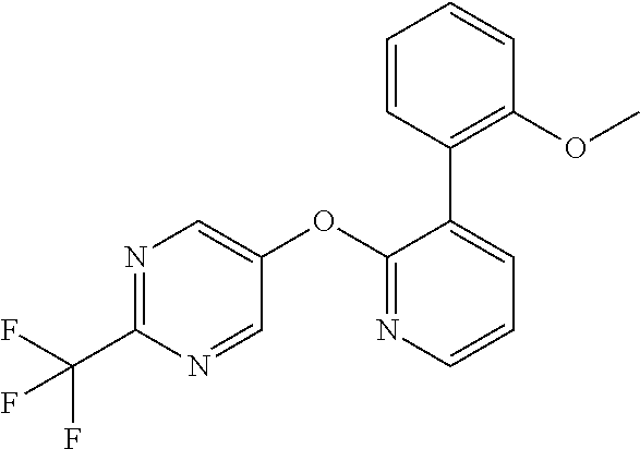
N1=C(C(F)(F)F)N=CC(OC2=NC=CC=C2C2=C(OC)C=CC=C2)=C1
